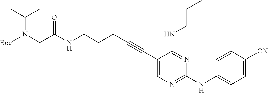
N(CCCC#CC1=CN=C(NC2=CC=C([CN])C=C2)N=C1NCCC)C(CN([Boc])C(C)C)=O
